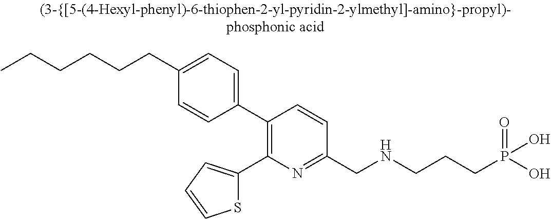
CCCCCCC1=CC=C(C2=C(C3=CC=CS3)N=C(CNCCCP(O)(O)=O)C=C2)C=C1
